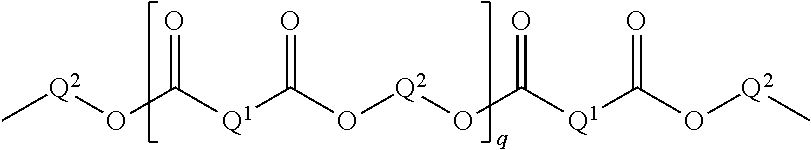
C[Q2]OC([Q1]C(O[Q2]OC([Q1]C(O[Q2]C)=O)=O)=O)=O
